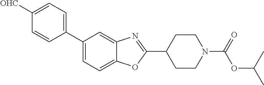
C1([OHC])=CC=C(C2=CC=C3C(=C2)N=C(C2CCN(C(=O)OC(C)C)CC2)O3)C=C1
